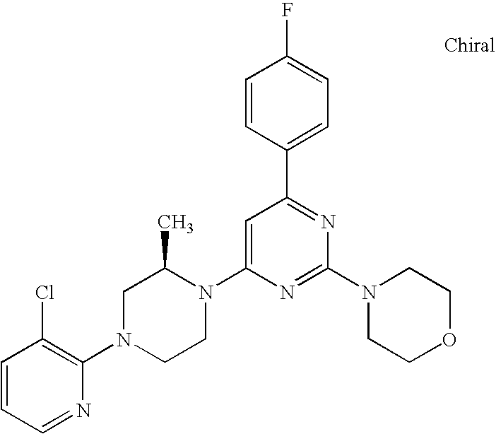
C1=CC=NC(N2CCN(C3=CC(C4=CC=C(F)C=C4)=NC(N4CCOCC4)=N3)C(C)C2)=C1Cl
